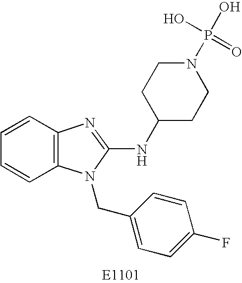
C1=CC2=C(C=C1)N(CC1=CC=C(F)C=C1)C(NC1CCN(P(O)(O)=O)CC1)=N2
